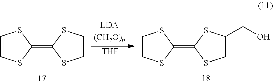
[THF].C1=CSC(=C2SC=CS2)S1.C1=CSC(=C2SC=C(CO)S2)S1
